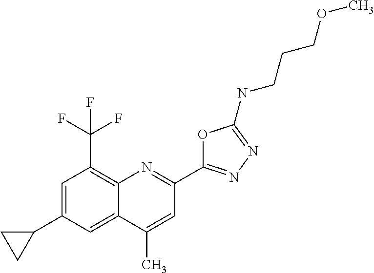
C1(C)=CC(C2=NN=C(NCCCOC)O2)=NC2=C(C(F)(F)F)C=C(C3CC3)C=C12
